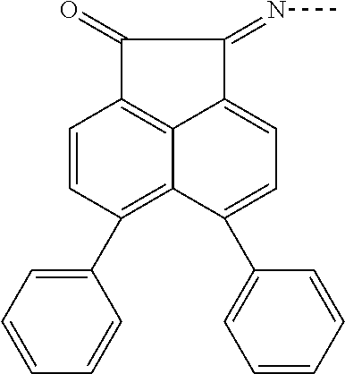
C1(=O)C2=C3C(=CC=C(C4=CC=CC=C4)C3=C(C3=CC=CC=C3)C=C2)C1=NC
